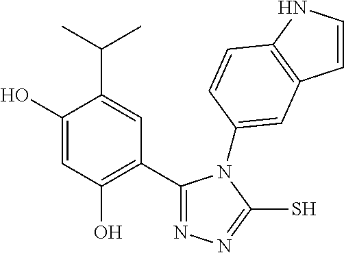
C1(C2=NN=C(S)N2C2=CC3=C(NC=C3)C=C2)=C(O)C=C(O)C(C(C)C)=C1
